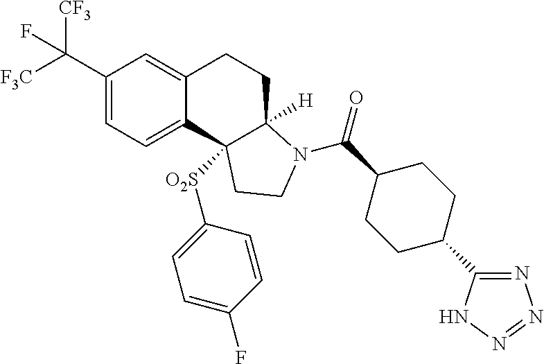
C(C1=CC=C2C(=C1)CCC1([H])C2([O2S]C2=CC=C(F)C=C2)CCN1C(=O)C1CCC(C2=NN=NN2)CC1)([F3C])([CF3])F
